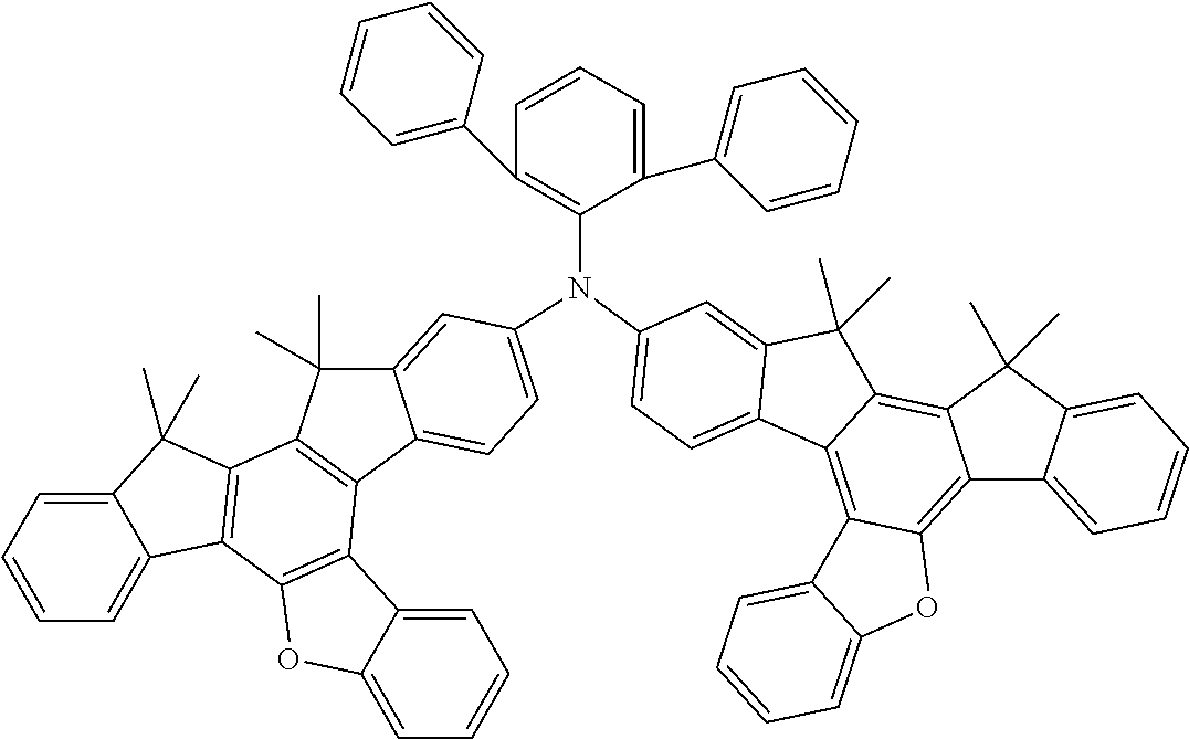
C12=C3C(=C4C(=C1C(C)(C)C1=CC=CC=C21)C(C)(C)C1=CC(N(C2=C(C5=CC=CC=C5)C=CC=C2C2=CC=CC=C2)C2=CC=C5C6=C(C7=C(C8=CC=CC=C8C7(C)C)C7=C6C6=CC=CC=C6O7)C(C)(C)C5=C2)=CC=C41)C1=CC=CC=C1O3
